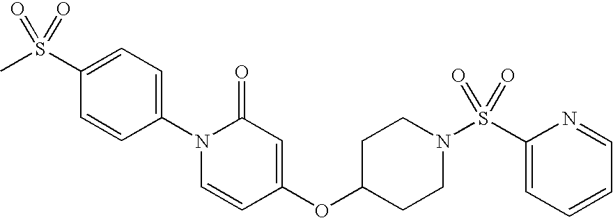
C1=C(S(C)(=O)=O)C=CC(N2C=CC(OC3CCN(S(C4=CC=CC=N4)(=O)=O)CC3)=CC2=O)=C1
